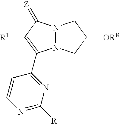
N12N(CC([OR8])C1)C(C1=NC([R])=NC=C1)=C([R1])C2=[Z]
